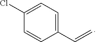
C1(Cl)=CC=C(C=C)C=C1
